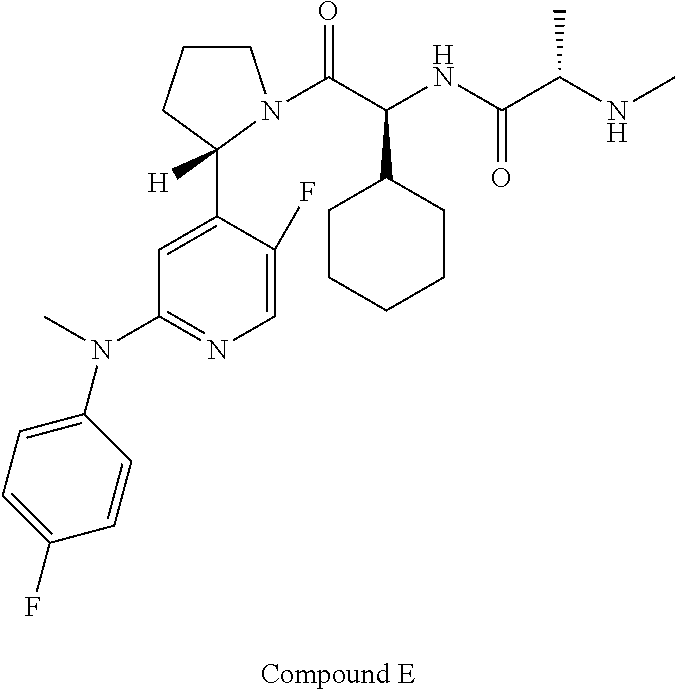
C1CCC([H])(C2=CC(N(C3=CC=C(F)C=C3)C)=NC=C2F)N1C(C(NC(=O)C(C)NC)C1CCCCC1)=O
